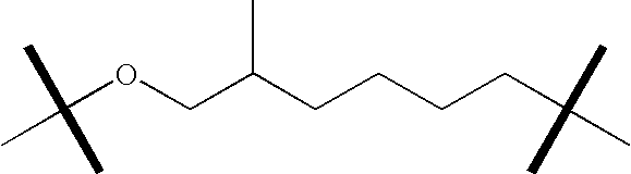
C(OCC(CCCCC(C)(C)C)C)(C)(C)C
